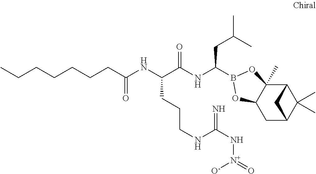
C12C3(C)C(CC(C1(C)C)C2)OB(C(NC(C(NC(CCCCCCC)=O)CCCNC(N[N+]([O-])=O)=N)=O)CC(C)C)O3
